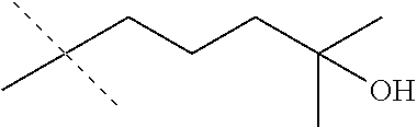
C(CCCC(C)(C)O)(C)(C)C
